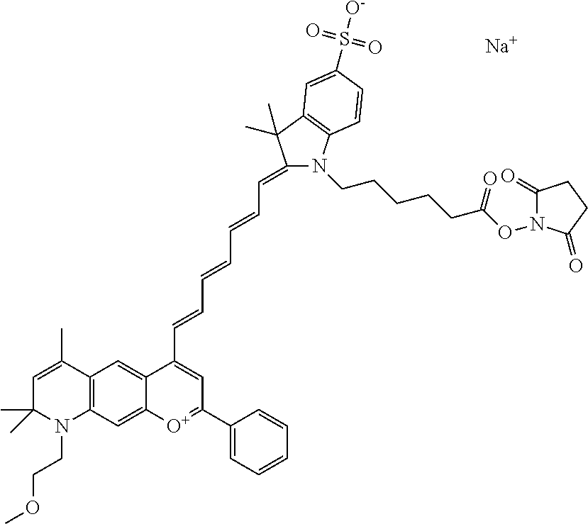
[Na].C1=C(C)C2=C(N(CCOC)C1(C)C)C=C1C(=C2)C(C=CC=CC=CC=C2N(CCCCCC(ON3C(=O)CCC3=O)=O)C3=C(C2(C)C)C=C(S([O-])(=O)=O)C=C3)=CC(C2=CC=CC=C2)=[O+]1
